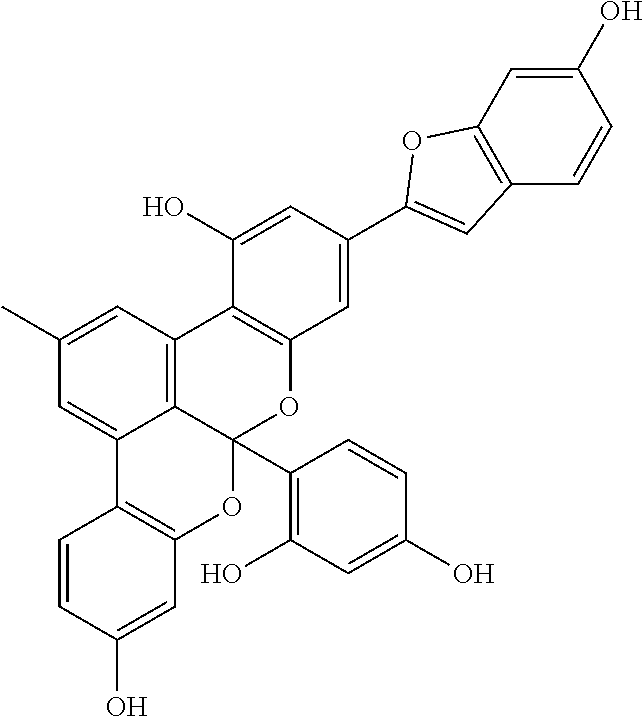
C1(O)=CC2=C(C=C1)C1=CC(C)=CC3=C1C(C1=C(O)C=C(O)C=C1)(O2)OC1=C3C(O)=CC(C2=CC3=C(C=C(O)C=C3)O2)=C1
